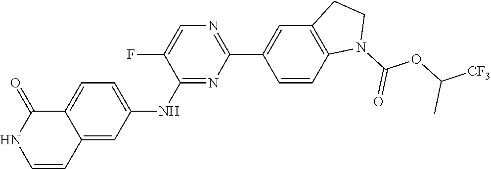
C12=CC=C(NC3=NC(C4=CC5=C(C=C4)N(C(OC([CF3])C)=O)CC5)=NC=C3F)C=C1C=CNC2=O
